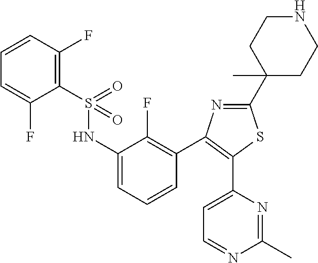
C1(S(NC2=CC=CC(C3=C(C4=CC=NC(C)=N4)SC(C4(C)CCNCC4)=N3)=C2F)(=O)=O)=C(F)C=CC=C1F
